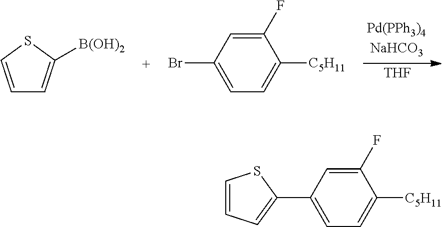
[THF].C1=CSC([B(OH)2])=C1.C1(F)=CC(Br)=CC=C1[C5H11].C1(F)=CC(C2=CC=CS2)=CC=C1[C5H11]
